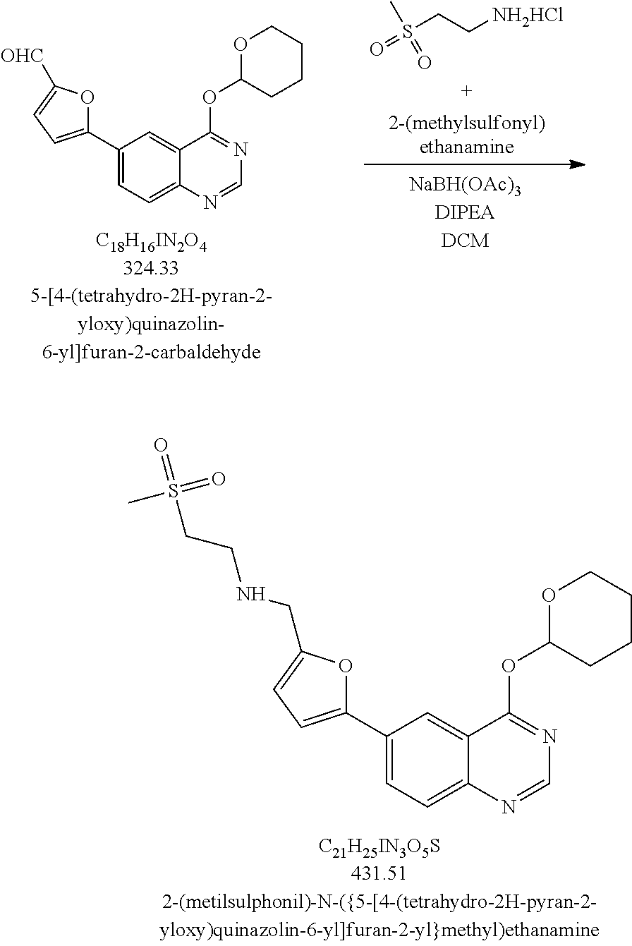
C1(C2=CC=C(CNCCS(=O)(=O)C)O2)=CC=C2C(=C1)C(OC1OCCCC1)=NC=N2.S(CC[NH2HCl])(=O)(C)=O.C1(C2=CC=C([OHC])O2)=CC=C2C(=C1)C(OC1OCCCC1)=NC=N2
